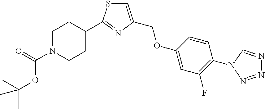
C(N1CCC(C2=NC(COC3=CC(F)=C(N4C=NN=N4)C=C3)=CS2)CC1)(=O)OC(C)(C)C
